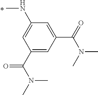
C1(C(N(C)C)=O)=CC(C(=O)N(C)C)=CC(NC)=C1
